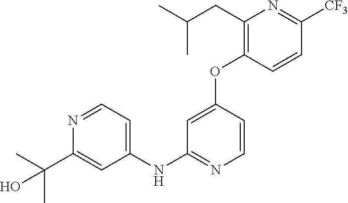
C1(NC2=NC=CC(OC3=C(CC(C)C)N=C([CF3])C=C3)=C2)=CC=NC(C(C)(C)O)=C1
